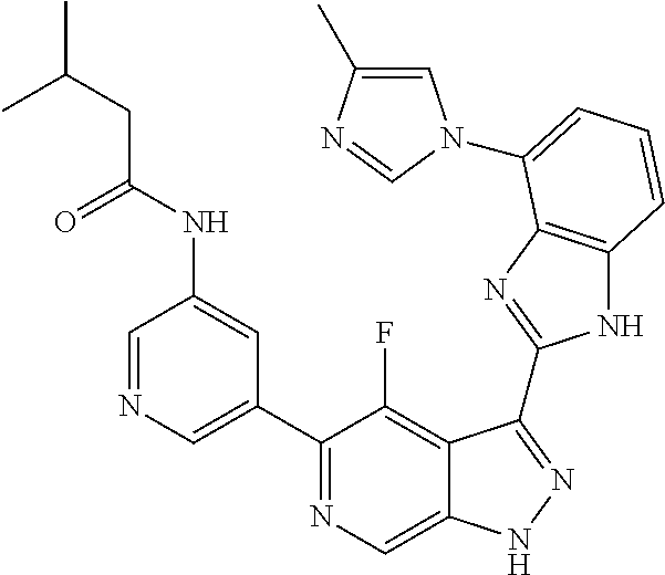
C1=NC=C(C2=NC=C3C(=C2F)C(C2=NC4=C(N2)C=CC=C4N2C=C(C)N=C2)=NN3)C=C1NC(CC(C)C)=O
